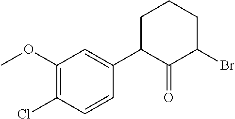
C1(OC)=C(Cl)C=CC(C2C(=O)C(Br)CCC2)=C1
